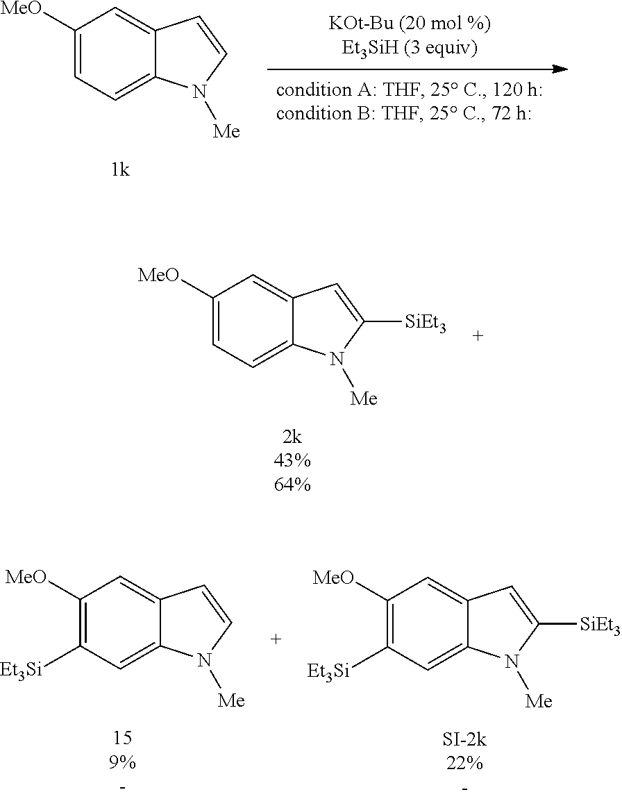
C1([MeO])=CC=C2C(=C1)C=C([SiEt3])N2[Me].C1([MeO])=CC=C2C(=C1)C=CN2[Me].C1([MeO])=C([Et3Si])C=C2C(=C1)C=C([SiEt3])N2[Me].C1([MeO])=C([Et3Si])C=C2C(=C1)C=CN2[Me]
